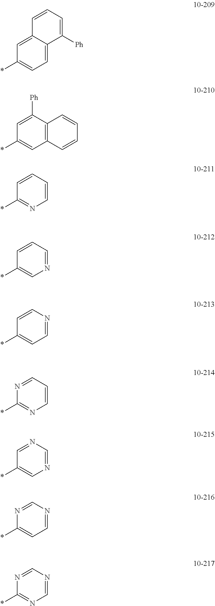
C12=CC(*)=CC=C1C([Ph])=CC=C2.C1([Ph])=CC(*)=CC2=C1C=CC=C2.C1=CC(*)=NC=C1.C1=CC(*)=CN=C1.C1=CC(*)=CC=N1.C1=NC(*)=NC=C1.N1=CC(*)=CN=C1.C1=NC(*)=CC=N1.C1=NC(*)=NC=N1
